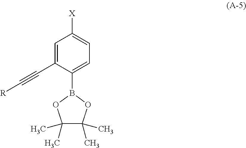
C1=C(C#C[R])C(B2OC(C)(C)C(C)(C)O2)=CC=C1[X]
